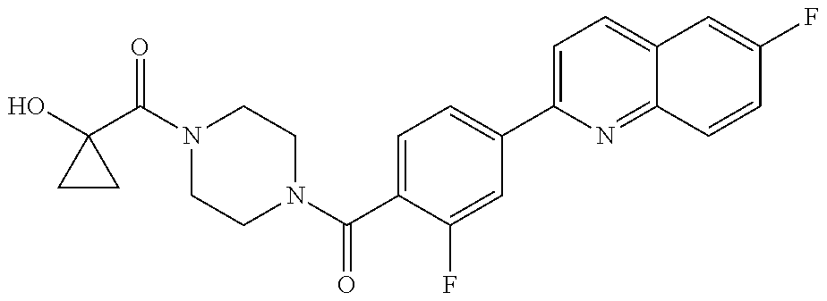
OC1(C(N2CCN(C(C3=CC=C(C4=CC=C5C(=N4)C=CC(F)=C5)C=C3F)=O)CC2)=O)CC1
